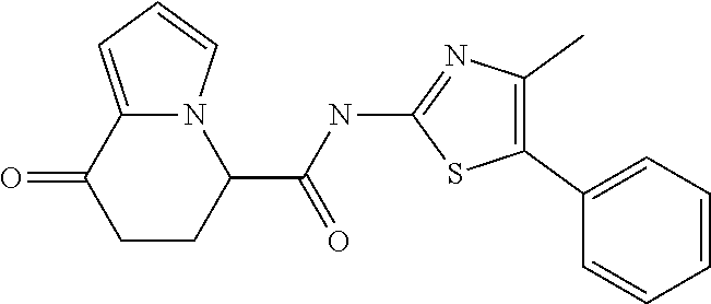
C1CC(C(NC2=NC(C)=C(C3=CC=CC=C3)S2)=O)N2C(=CC=C2)C1=O
